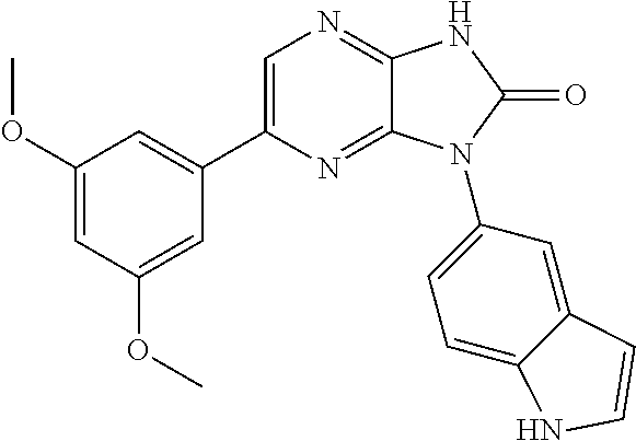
C1(OC)=CC(OC)=CC(C2=CN=C3C(=N2)N(C2=CC=C4C(=C2)C=CN4)C(=O)N3)=C1
